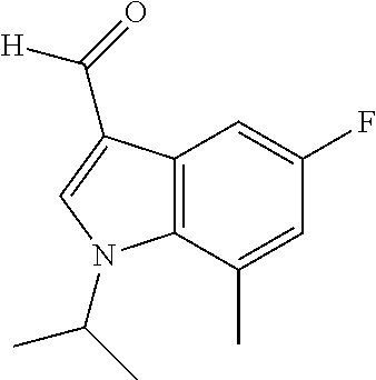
C12=C(C(C)=CC(F)=C1)N(C(C)C)C=C2C(=O)[H]
